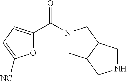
N1(C(C2=CC=C([NC])O2)=O)CC2C(C1)CNC2
